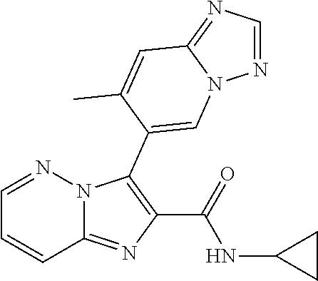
C12=NC(C(=O)NC3CC3)=C(C3=CN4N=CN=C4C=C3C)N1N=CC=C2
